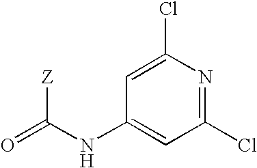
O=C(NC1=CC(Cl)=NC(Cl)=C1)[Z]
